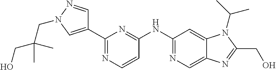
C1(C2=CN(CC(C)(CO)C)N=C2)=NC=CC(NC2=NC=C3C(=C2)N(C(C)C)C(CO)=N3)=N1
